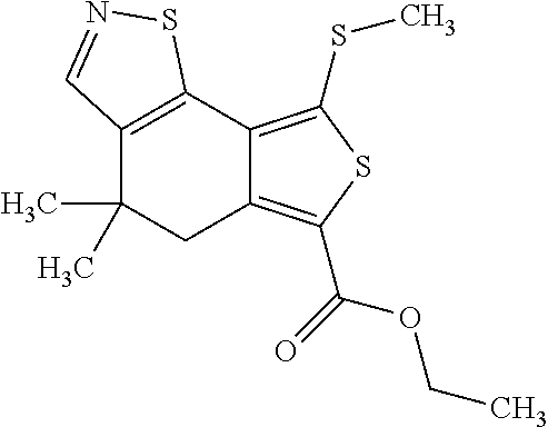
C12=C(C3=C(SC)SC(C(=O)OCC)=C3CC1(C)C)SN=C2
